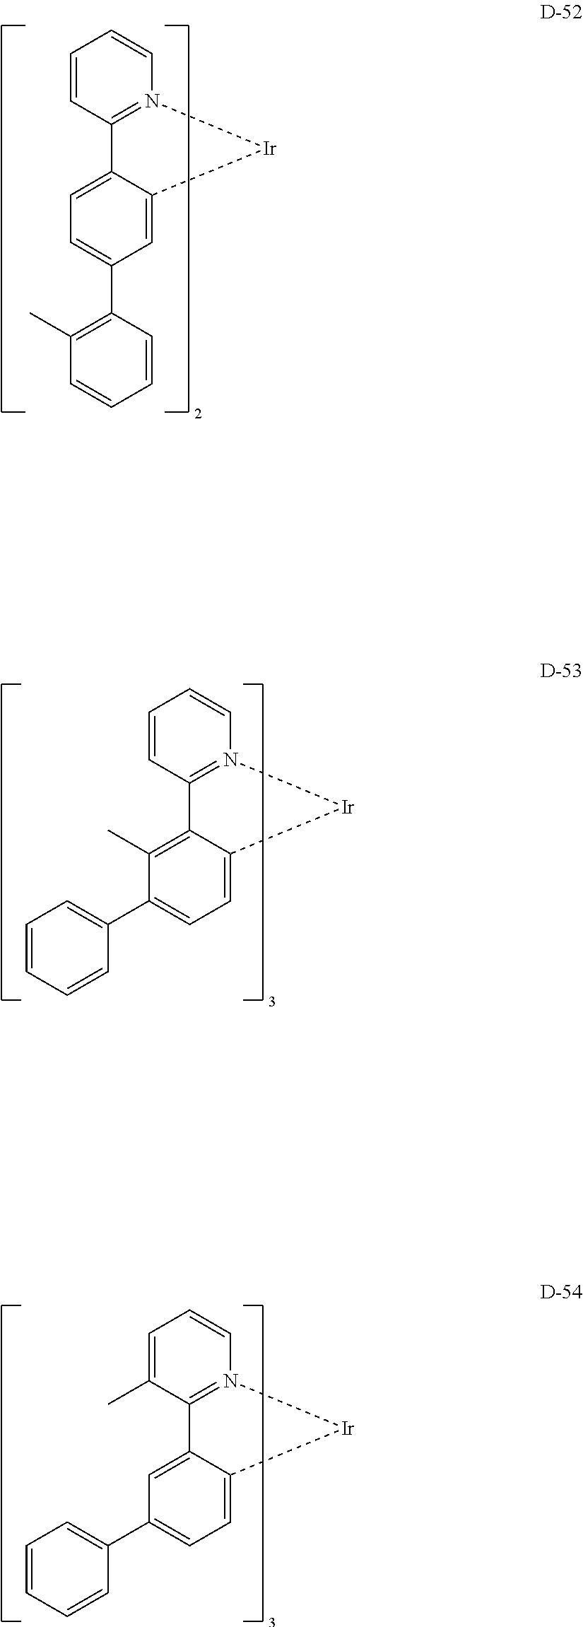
C1=CN2=C(C=C1)C1=CC=C(C3=C(C)C=CC=C3)C=C1[Ir]2.C1=CN2=C(C=C1)C1=C(C)C(C3=CC=CC=C3)=CC=C1[Ir]2.C1=CN2=C(C(C)=C1)C1=CC(C3=CC=CC=C3)=CC=C1[Ir]2
